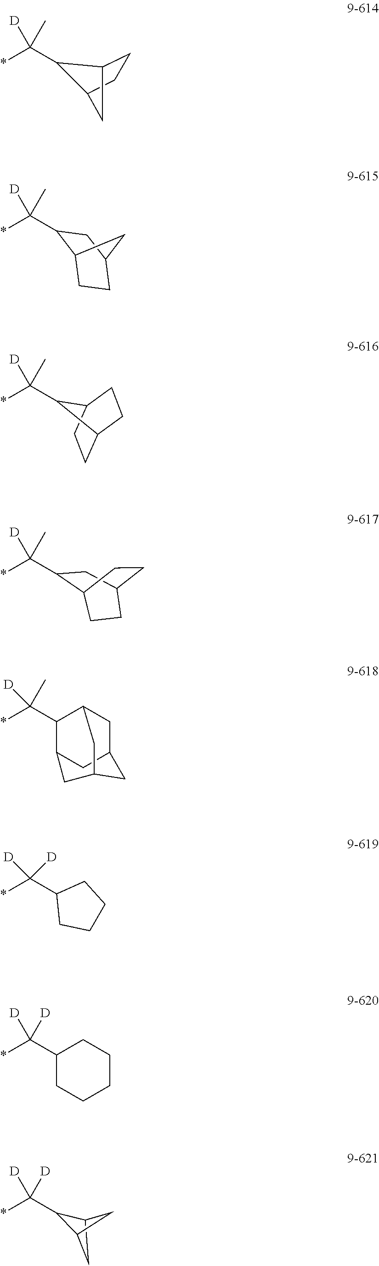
*C(C1C2CCC(C1)C2)(C)[D].*C(C1C2CCC1CC2)(C)[D].*C(C1CC2CCC1CC2)(C)[D].*C(C1C2CC3CC1CC(C3)C2)(C)[D].*C(C1CCCC1)([D])[D].*C(C1CCCCC1)([D])[D].C(*)(C1C2CCC1C2)(C)[D].C(*)(C1C2CC1C2)([D])[D]
